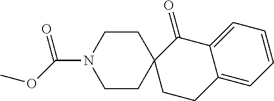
C1CN(C(=O)OC)CCC12CCC1=CC=CC=C1C2=O
